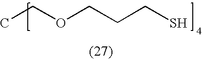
CCOCCCS
